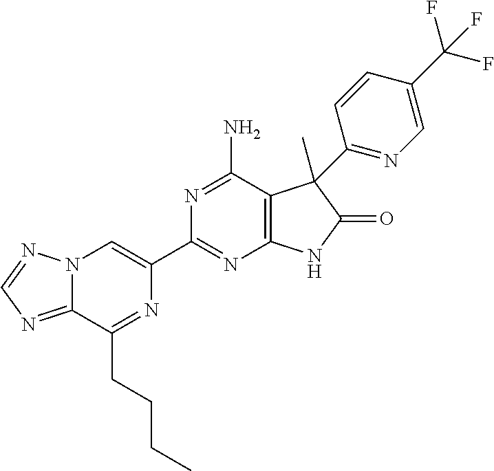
C12=NC=NN1C=C(C1=NC3=C(C(N)=N1)C(C)(C1=NC=C(C(F)(F)F)C=C1)C(=O)N3)N=C2CCCC
